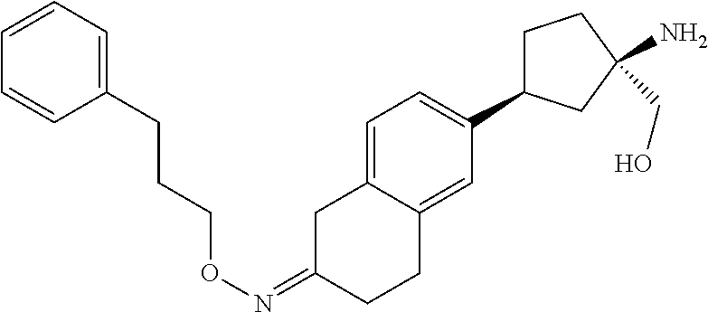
N(=C1CC2=CC=C(C3CCC(CO)(N)C3)C=C2CC1)OCCCC1=CC=CC=C1
